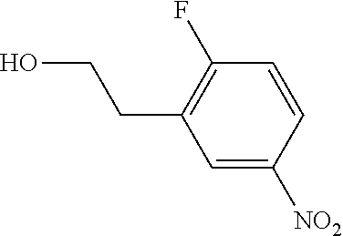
C1=C([NO2])C=CC(F)=C1CCO
